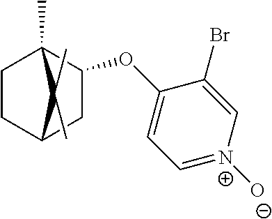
C1(OC2CC3CCC2(C)C3(C)C)=CC=[N+]([O-])C=C1Br
